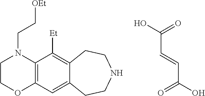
C1COC2=C(N1CC[OEt])C([Et])=C1C(=C2)CCNCC1.OC(=O)C=CC(O)=O
